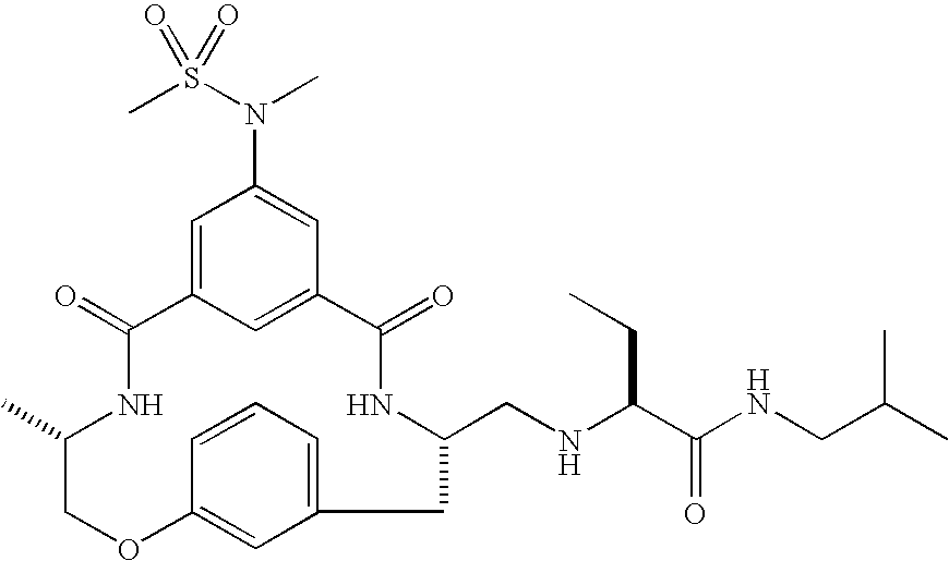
C1=CC2=CC(=C1)CC(CNC(C(NCC(C)C)=O)CC)NC(=O)C1=CC(=CC(N(S(C)(=O)=O)C)=C1)C(=O)NC(C)CO2
